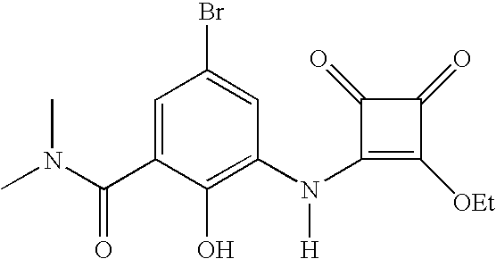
C1(N(C2=C(O)C(C(N(C)C)=O)=CC(Br)=C2)[H])=C([OEt])C(=O)C1=O
